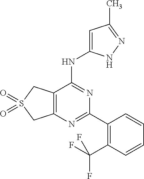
C12=C(C(NC3=CC(C)=NN3)=NC(C3=C(C(F)(F)F)C=CC=C3)=N1)CS(=O)(=O)C2
